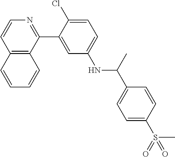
C12=C(C(C3=CC(NC(C4=CC=C(S(=O)(C)=O)C=C4)C)=CC=C3Cl)=NC=C1)C=CC=C2
